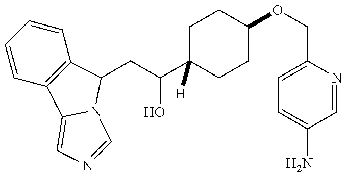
C1=CC=CC2=C1C1=CN=CN1C2CC(O)C1([H])CCC(OCC2=CC=C(N)C=N2)CC1
